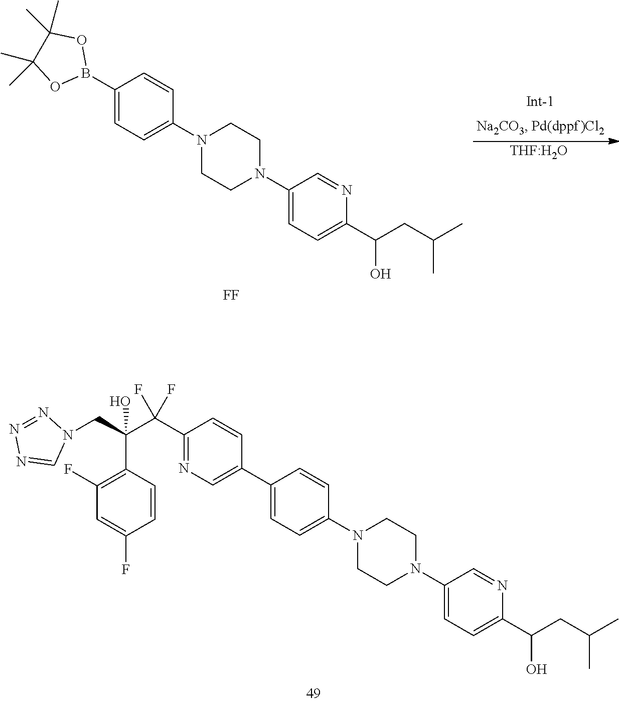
C1(B2OC(C)(C)C(C)(C)O2)=CC=C(N2CCN(C3=CC=C(C(O)CC(C)C)N=C3)CC2)C=C1.[THF:H2O].[FF].C1(C(C(C2=C(F)C=C(F)C=C2)(CN2N=NN=C2)O)(F)F)=NC=C(C2=CC=C(N3CCN(C4=CC=C(C(O)CC(C)C)N=C4)CC3)C=C2)C=C1
